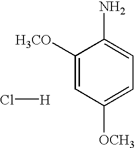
C1([H3CO])=CC([OCH3])=CC=C1N.Cl[H]
